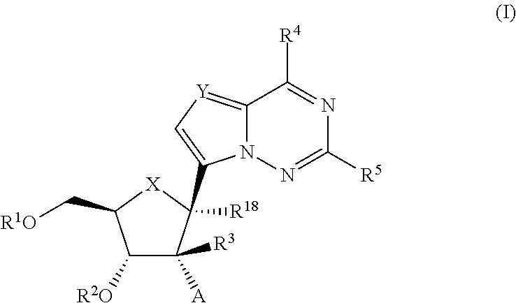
C1([R2O])C([R3])([A])C(C2=C[Y]=C3C([R4])=NC([R5])=NN32)([R18])[X]C1C[R1O]
